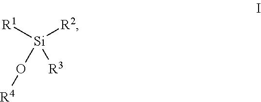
[R1][Si]([R2])(O[R4])[R3]
